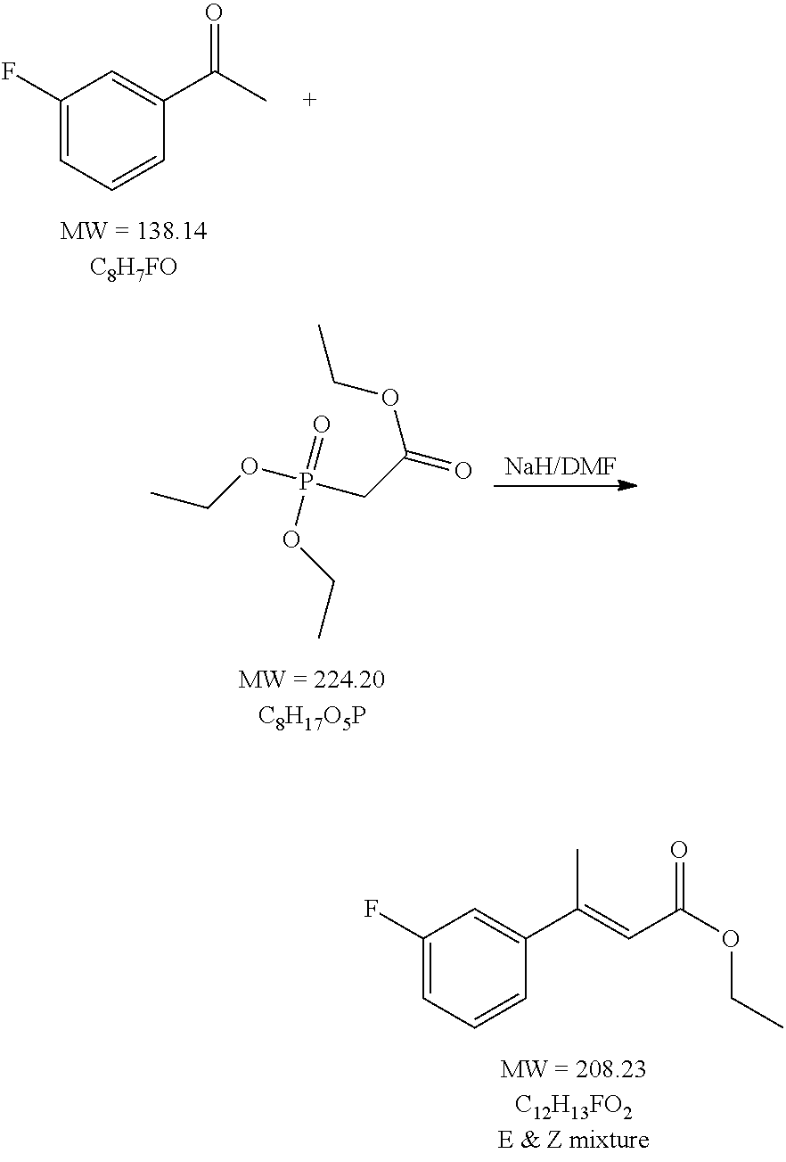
C1(F)=CC=CC(C(C)=O)=C1.O(CC)C(CP(=O)(OCC)OCC)=O.C1(F)=CC=CC(C(=CC(=O)OCC)C)=C1
